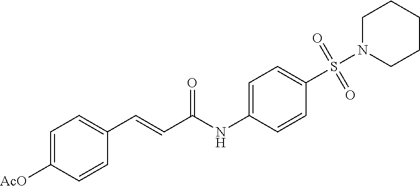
C1=C([AcO])C=CC(C=CC(NC2=CC=C(S(=O)(=O)N3CCCCC3)C=C2)=O)=C1
